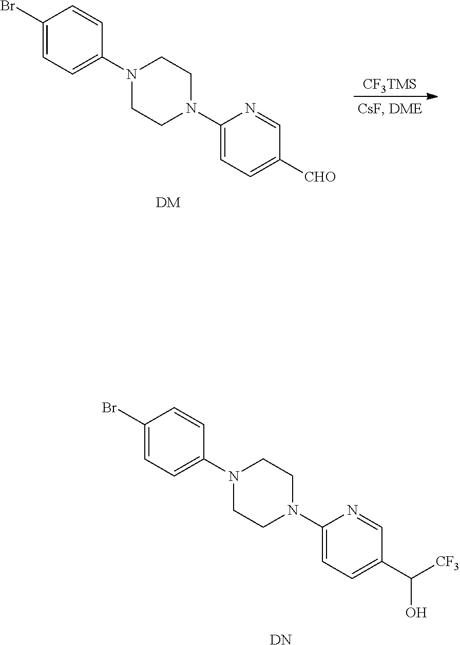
C1(Br)=CC=C(N2CCN(C3=CC=C(C([CF3])O)C=N3)CC2)C=C1.[DN].C1(Br)=CC=C(N2CCN(C3=CC=C([CHO])C=N3)CC2)C=C1.[DM].[CF3TMS]
